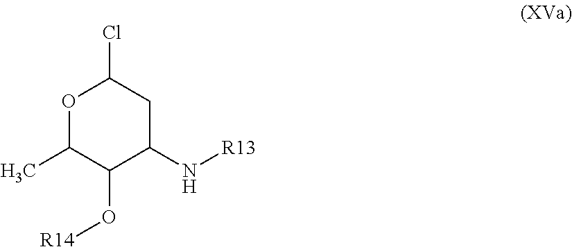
O1C(C)C(O[R14])C(N[R13])CC1Cl
